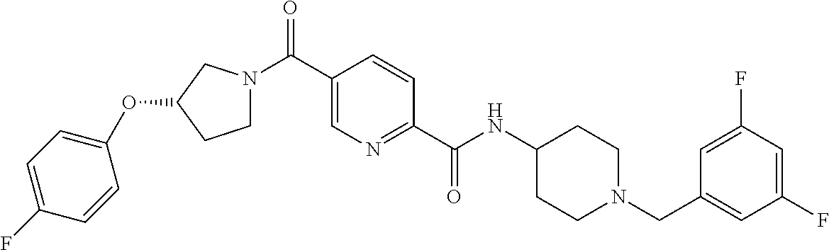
C1N(C(C2=CN=C(C(NC3CCN(CC4=CC(F)=CC(F)=C4)CC3)=O)C=C2)=O)CC(OC2=CC=C(F)C=C2)C1
